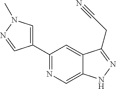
C1(C2=CN(C)N=C2)=NC=C2C(=C1)C(CC#N)=NN2
